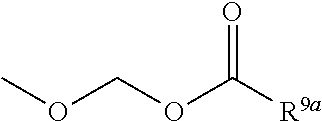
COCOC([R9a])=O
